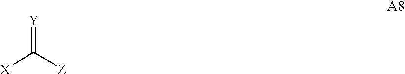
[Y]=C([Z])[X]
